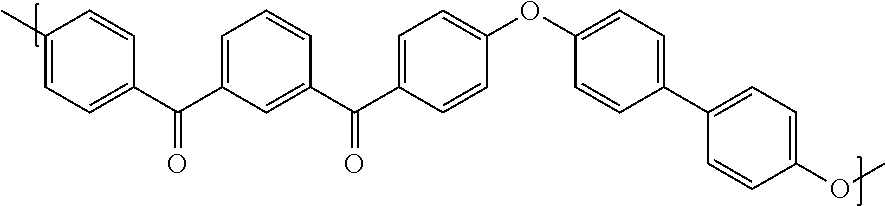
C1=C(C)C=CC(C(C2=CC=CC(C(C3=CC=C(OC4=CC=C(C5=CC=C(OC)C=C5)C=C4)C=C3)=O)=C2)=O)=C1
